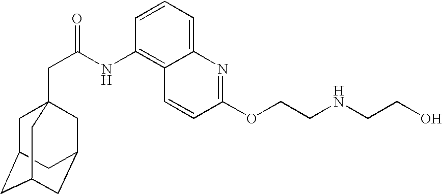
C1C2CC3CC(CC1(CC(=O)NC1=C4C(=CC=C1)N=C(OCCNCCO)C=C4)C3)C2
